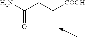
C(=O)(N)CC(C)[COOH]
